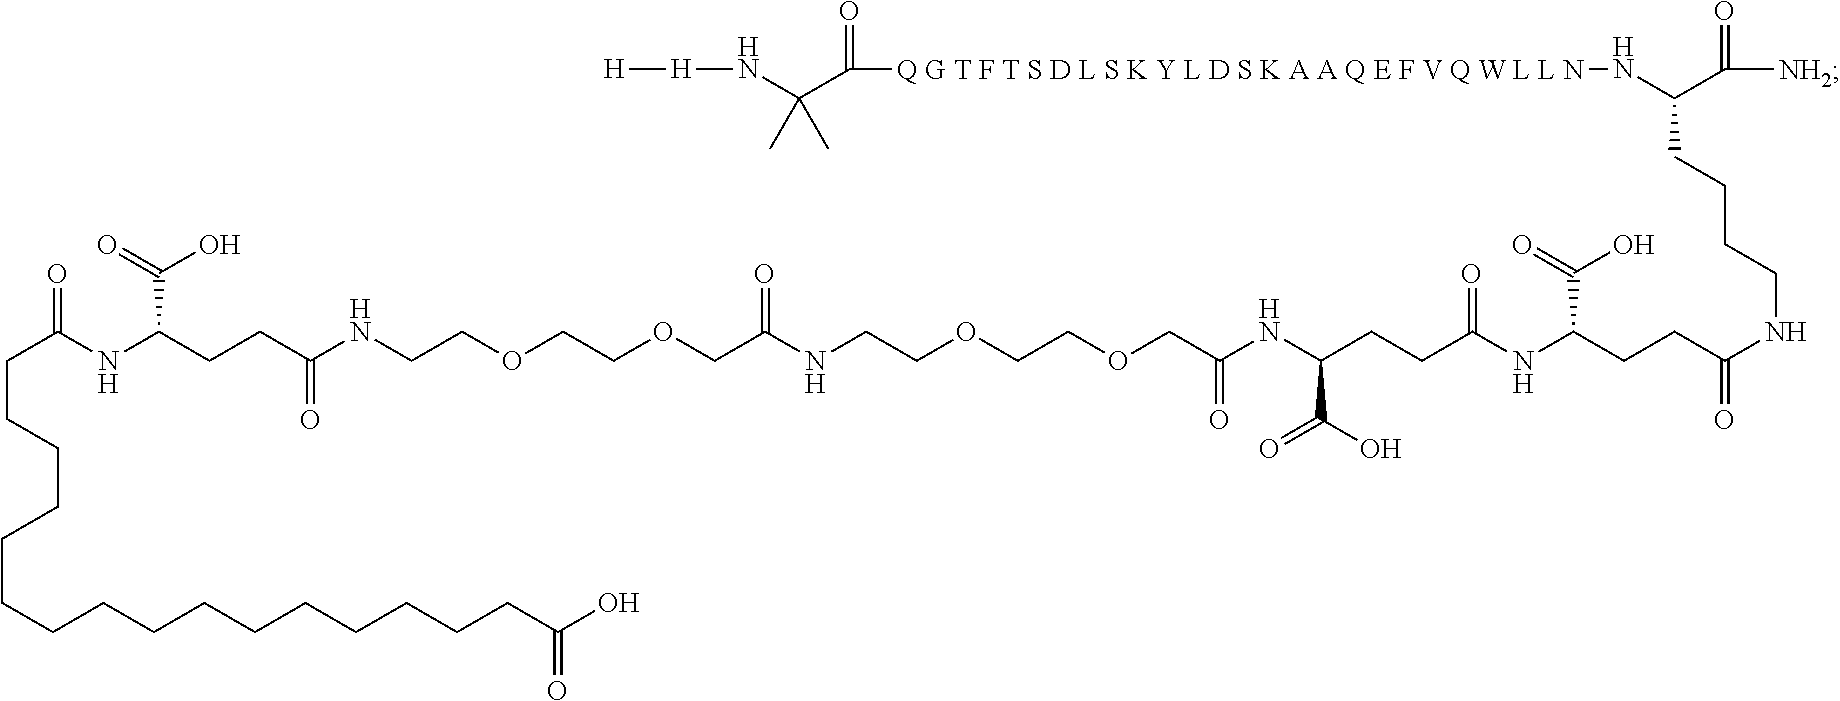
N(C(C([Q G T F T S D L S K Y L D S K A A Q E F V Q W L L N]NC(C(=O)[NH2])CCCCNC(CCC(NC(CCC(NC(COCCOCCNC(COCCOCCNC(CCC(C(=O)O)NC(CCCCCCCCCCCCCCCCC(O)=O)=O)=O)=O)=O)C(O)=O)=O)C(=O)O)=O)=O)(C)C)[H][H]
